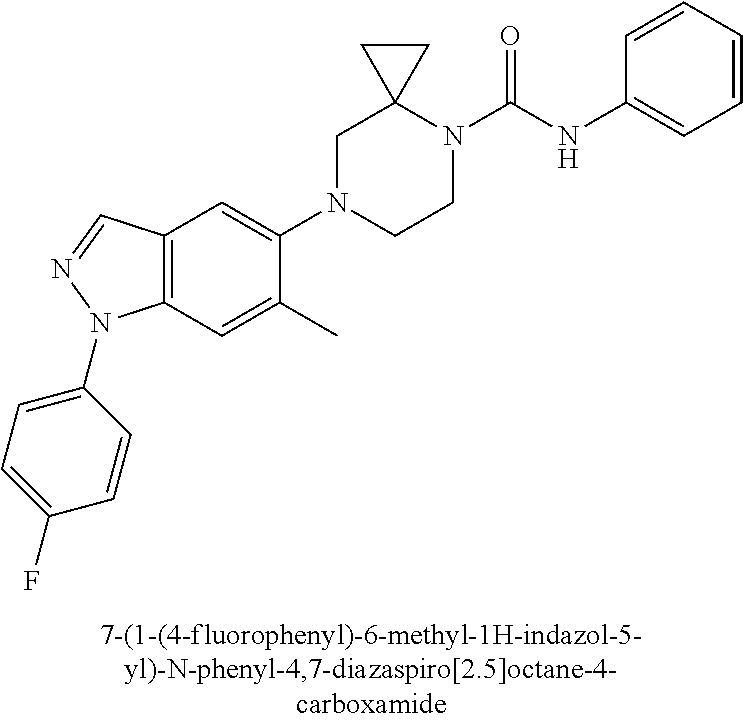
C1N(C2=CC3=C(C=C2C)N(C2=CC=C(F)C=C2)N=C3)CCN(C(NC2=CC=CC=C2)=O)C12CC2
